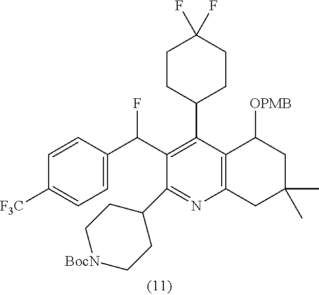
C1CC(C2=C(C(C3=CC=C([F3C])C=C3)F)C(C3CC[BocN]CC3)=NC3=C2C([OPMB])CC(C)(C)C3)CCC1(F)F
